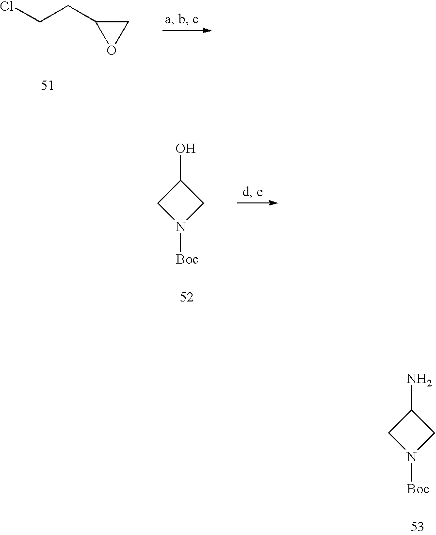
ClCCC1OC1.C1(O)CN([Boc])C1.C1(N)CN([Boc])C1
